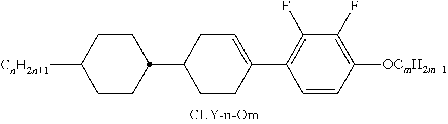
C1CC(C2=C(F)C(F)=C([OCmH2m+1])C=C2)=CCC1C1CCC([CnH2n+1])CC1
